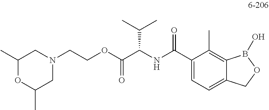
C(N1CC(C)OC(C)C1)COC(=O)C(NC(C1=CC=C2C(=C1C)B(O)OC2)=O)C(C)C
